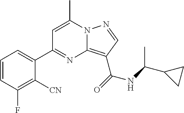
C1=C(C)N2C(=C(C(=O)NC(C3CC3)C)C=N2)N=C1C1=CC=CC(F)=C1[CN]
